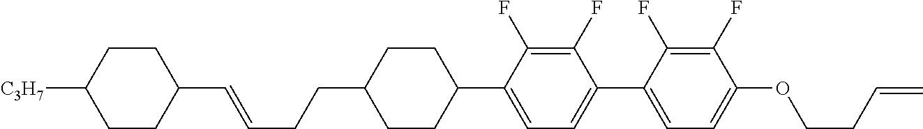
C1(C=CCCC2CCC(C3=CC=C(C4=CC=C(OCCC=C)C(F)=C4F)C(F)=C3F)CC2)CCC([C3H7])CC1
